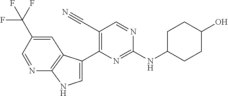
C1(NC2=NC(C3=CNC4=C3C=C(C(F)(F)F)C=N4)=C(C#N)C=N2)CCC(O)CC1
